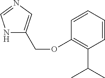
N1=CNC(COC2=C(C(C)C)C=CC=C2)=C1
